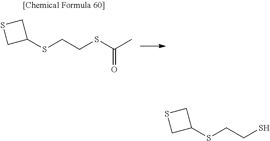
C1(SCCSC(C)=O)CSC1.C1(SCCS)CSC1
